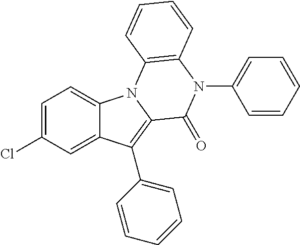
C1=C(Cl)C=C2C(=C1)N1C(=C2C2=CC=CC=C2)C(=O)N(C2=CC=CC=C2)C2=C1C=CC=C2
